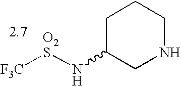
[F3C][O2S]NC1CNCCC1
